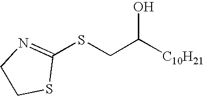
C1CN=C(SCC([C10H21])O)S1
